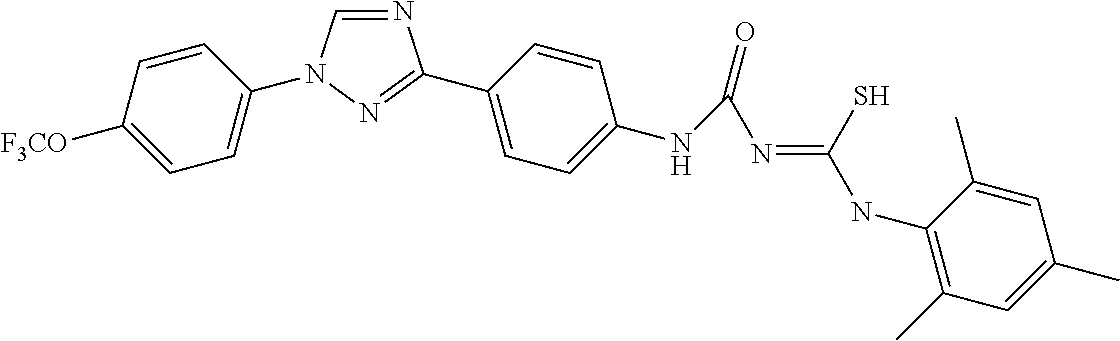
N1=CN(C2=CC=C([F3CO])C=C2)N=C1C1=CC=C(NC(=O)N=C(NC2=C(C)C=C(C)C=C2C)S)C=C1
